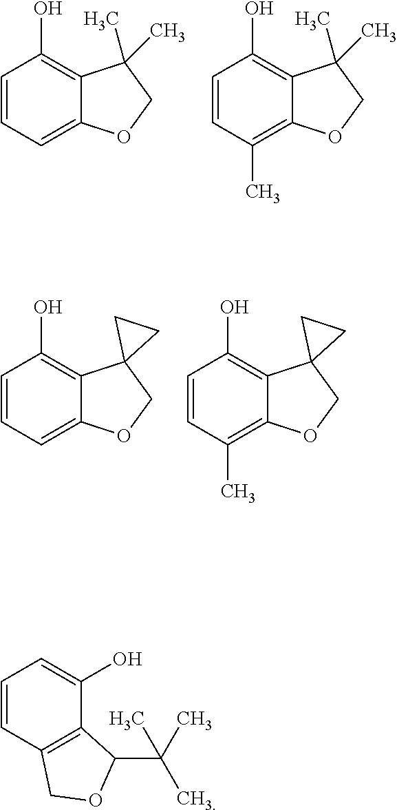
C1=CC=C2C(=C1O)C(C)(C)CO2.C1=CC(C)=C2C(=C1O)C(C)(C)CO2.C1=CC=C2C(=C1O)C1(CO2)CC1.C1=CC(C)=C2C(=C1O)C1(CO2)CC1.C1=CC2=C(C(O)=C1)C(C(C)(C)C)OC2
